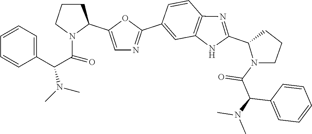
C1=C(C2CCCN2C(C(C2=CC=CC=C2)N(C)C)=O)OC(C2=CC3=C(C=C2)N=C(C2N(C(C(N(C)C)C4=CC=CC=C4)=O)CCC2)N3)=N1
